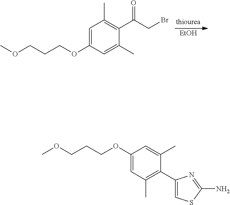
[EtOH].C1=C(OCCCOC)C=C(C)C(C(CBr)=O)=C1C.C1=C(OCCCOC)C=C(C)C(C2=CSC(N)=N2)=C1C
